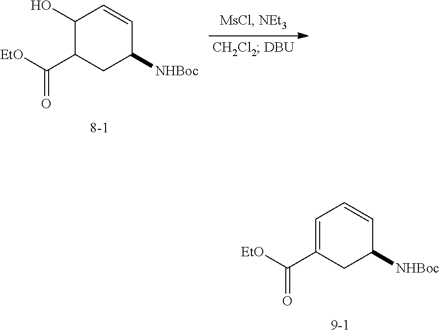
[EtO]C(C1=CC=CC([NHBoc])C1)=O.[EtO]C(C1CC([NHBoc])C=CC1O)=O
